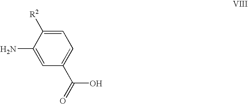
NC1=CC(C(O)=O)=CC=C1[R2]
